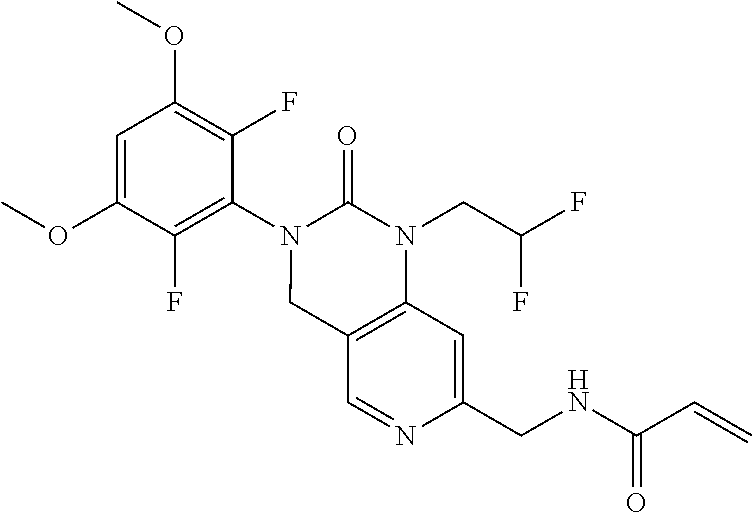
C1=C(OC)C(F)=C(N2CC3=C(N(CC(F)F)C2=O)C=C(CNC(C=C)=O)N=C3)C(F)=C1OC
